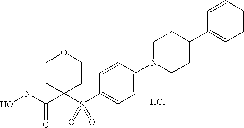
ONC(C1(S(C2=CC=C(N3CCC(C4=CC=CC=C4)CC3)C=C2)(=O)=O)CCOCC1)=O.Cl
